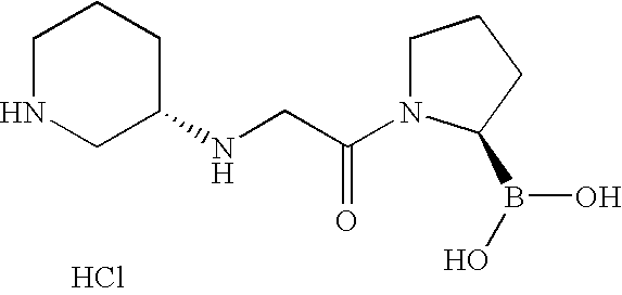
C1(NCC(N2CCCC2B(O)O)=O)CCCNC1.Cl
